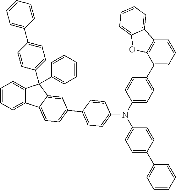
C1=CC=C2C(=C1)C(C1=CC=CC=C1)(C1=CC=C(C3=CC=CC=C3)C=C1)C1=CC(C3=CC=C(N(C4=CC=C(C5=CC=CC=C5)C=C4)C4=CC=C(C5=CC=CC6=C5OC5=CC=CC=C65)C=C4)C=C3)=CC=C21
